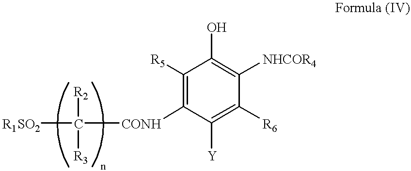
C1([R5])=C([CONH]C([R1SO2])([R2])[R3])C([Y])=C([R6])C([NHCOR4])=C1O
